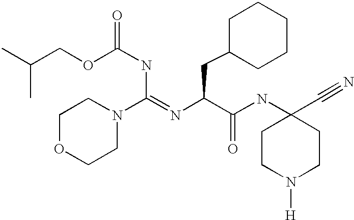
C1CN([H])CCC1(C#N)NC(C(N=C(NC(=O)OCC(C)C)N1CCOCC1)CC1CCCCC1)=O
